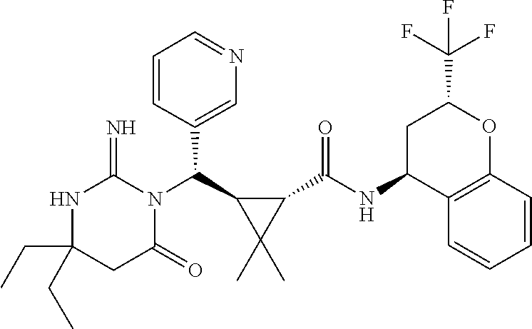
C(C1(CC)NC(=N)N(C(C2C(C)(C)C2C(NC2C3=C(OC(C(F)(F)F)C2)C=CC=C3)=O)C2=CN=CC=C2)C(=O)C1)C
